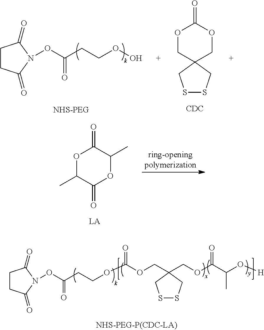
O(N1C(=O)CCC1=O)C(CCOC(OCC1(COC(C(O[H])C)=O)CSSC1)=O)=O.O1CC2(COC1=O)CSSC2.[CDC].O(N1C(=O)CCC1=O)C(CCOO)=O.O1C(C)C(=O)OC(C)C1=O
